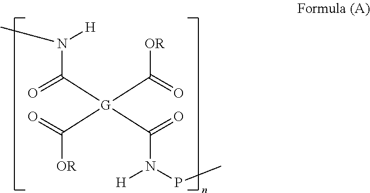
O=C([OR])[G](C(N(C)[H])=O)(C(=O)N(PC)[H])C([OR])=O
